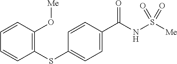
C1(SC2=CC=C(C(NS([Me])(=O)=O)=O)C=C2)=C(O[Me])C=CC=C1
